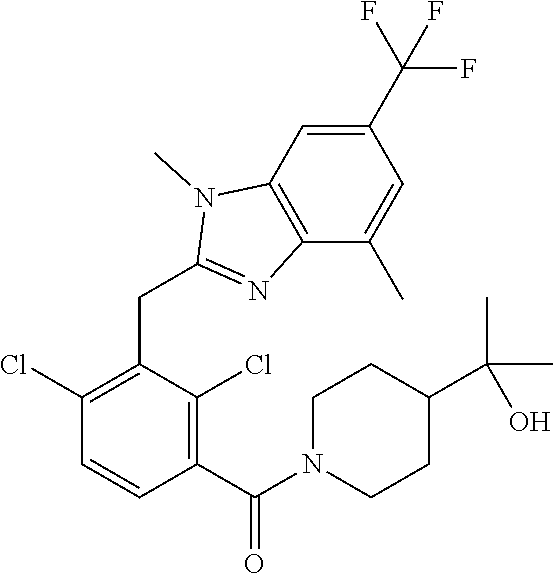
C1(Cl)=C(CC2=NC3=C(C=C(C(F)(F)F)C=C3C)N2C)C(Cl)=C(C(=O)N2CCC(C(C)(C)O)CC2)C=C1
